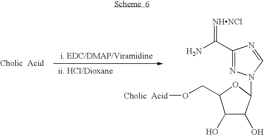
C1(C(N)=[NHNCl])=NN(C2OC(CO[Cholic  Acid])C(O)C2O)C=N1
